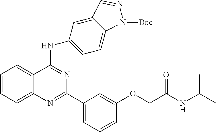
C1=CC=C2C(=C1)C(NC1=CC=C3C(=C1)C=NN3[Boc])=NC(C1=CC=CC(OCC(=O)NC(C)C)=C1)=N2
